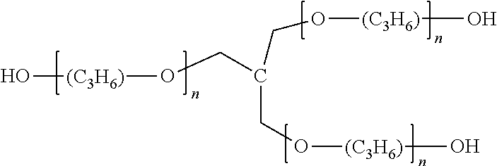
O(CC(CO[(C3H6)]O)CO[(C3H6)]O)[(C3H6)]O
